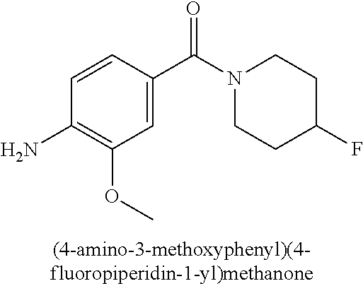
C1=C(C(=O)N2CCC(F)CC2)C=CC(N)=C1OC
